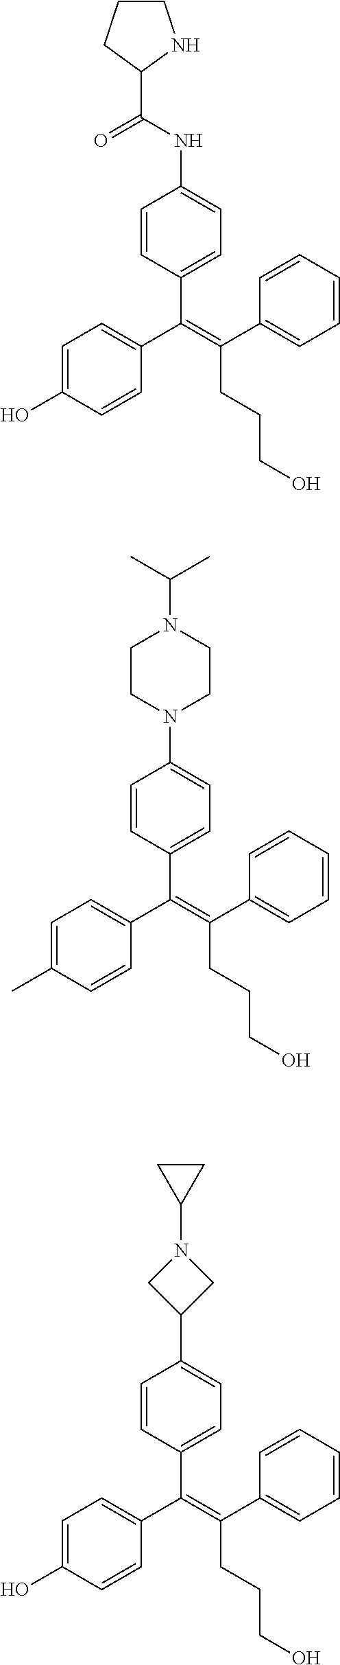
C(=C(C1=CC=CC=C1)CCCO)(C1=CC=C(O)C=C1)C1=CC=C(NC(C2NCCC2)=O)C=C1.C(=C(C1=CC=CC=C1)CCCO)(C1=CC=C(C)C=C1)C1=CC=C(N2CCN(C(C)C)CC2)C=C1.C(=C(C1=CC=CC=C1)CCCO)(C1=CC=C(O)C=C1)C1=CC=C(C2CN(C3CC3)C2)C=C1
